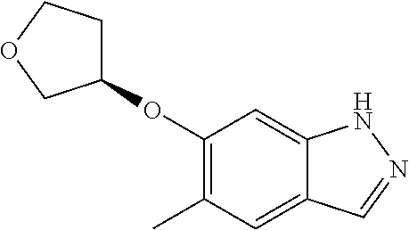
C1(OC2CCOC2)=C(C)C=C2C(=C1)NN=C2
